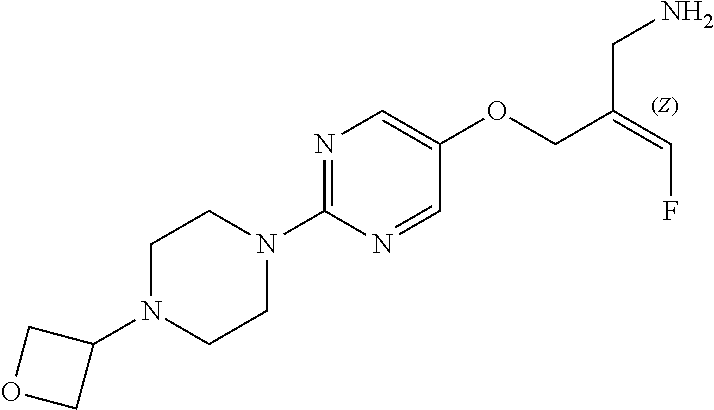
C1N(C2COC2)CCN(C2=NC=C(OCC(=CF)CN)C=N2)C1
